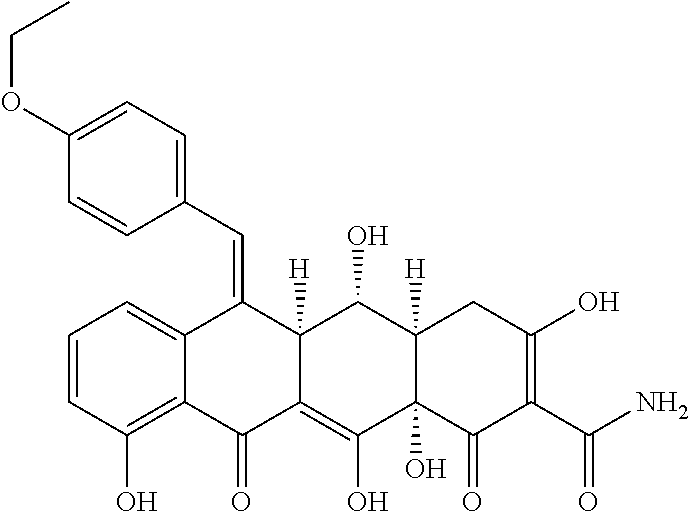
C1=CC(O)=C2C(=C1)C(=CC1=CC=C(OCC)C=C1)C1([H])C(=C(O)C3(O)C([H])(C1O)CC(O)=C(C(N)=O)C3=O)C2=O
